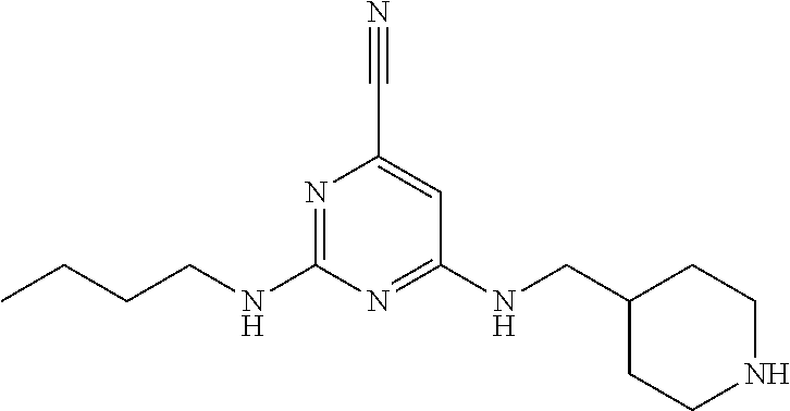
N1=C(NCCCC)N=C(NCC2CCNCC2)C=C1C#N
